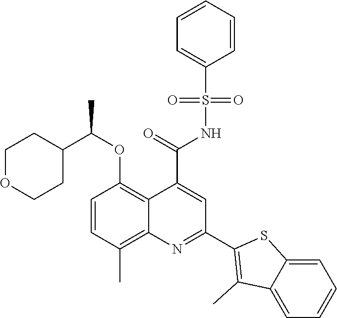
C1=CC(C)=C2C(=C1OC(C1CCOCC1)C)C(C(=O)NS(C1=CC=CC=C1)(=O)=O)=CC(C1=C(C)C3=CC=CC=C3S1)=N2
